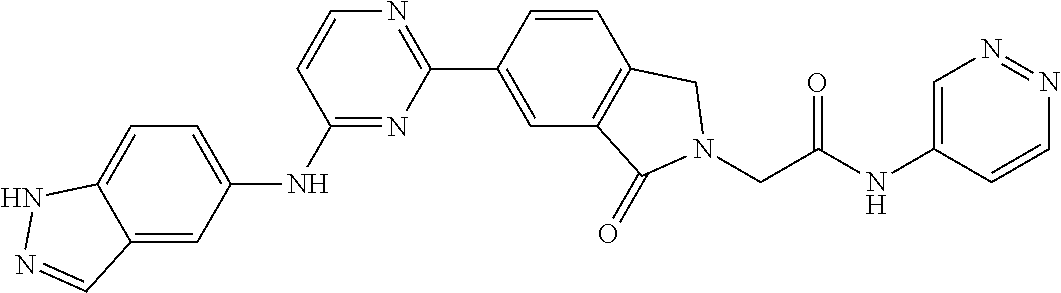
C1=CC(NC2=CC=C3C(=C2)C=NN3)=NC(C2=CC3=C(C=C2)CN(CC(NC2=CN=NC=C2)=O)C3=O)=N1
